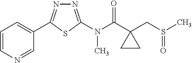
N1=C(N(C(C2(CS(C)=O)CC2)=O)C)SC(C2=CC=CN=C2)=N1
